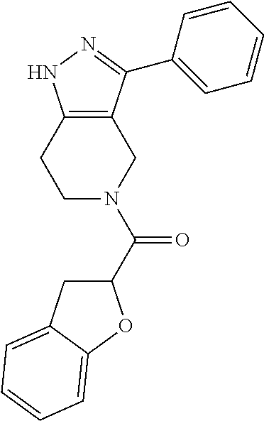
C12=C(CN(C(C3CC4=CC=CC=C4O3)=O)CC1)C(C1=CC=CC=C1)=NN2
